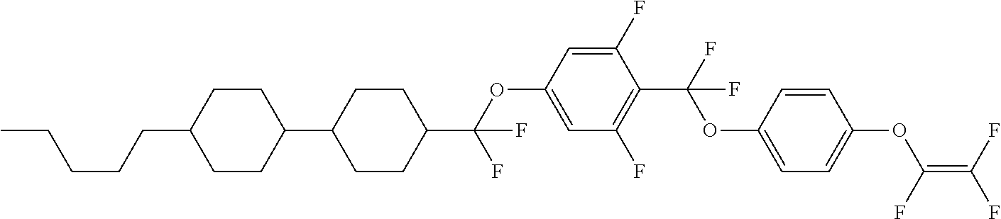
O(C1=CC(F)=C(C(F)(OC2=CC=C(OC(=C(F)F)F)C=C2)F)C(F)=C1)C(C1CCC(C2CCC(CCCCC)CC2)CC1)(F)F
